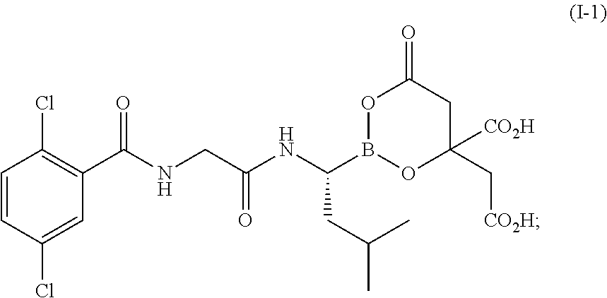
C1=CC(Cl)=CC(C(NCC(NC(B2OC(C[CO2H])([CO2H])CC(=O)O2)CC(C)C)=O)=O)=C1Cl
